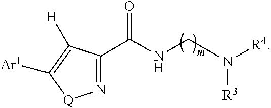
N1=C(C(=O)NCN([R3])[R4])C([H])=C([Ar1])[Q]1
